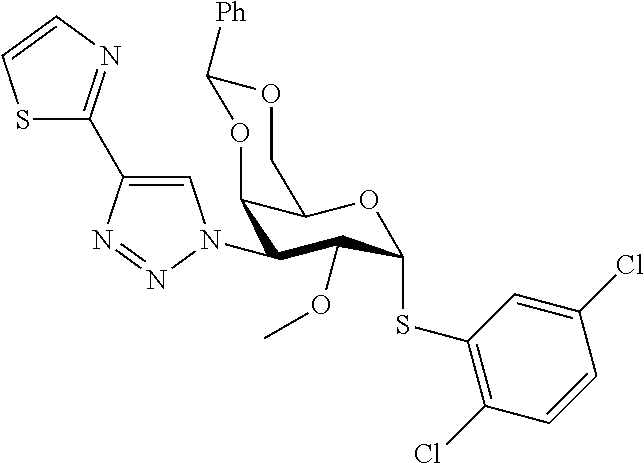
C1(N2C=C(C3=NC=CS3)N=N2)C(OC)C(SC2=C(Cl)C=CC(Cl)=C2)OC2C1OC([Ph])OC2
